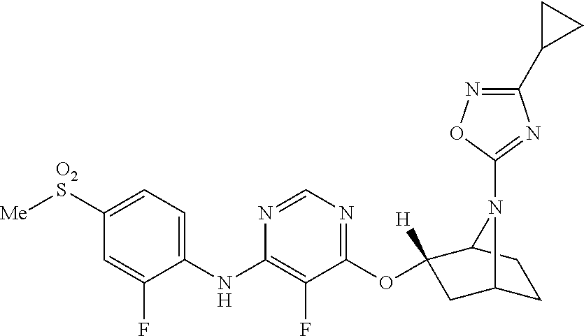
C1(NC2=C(F)C(OC3([H])CC4CCC3N4C3=NC(C4CC4)=NO3)=NC=N2)=CC=C([O2S][Me])C=C1F
